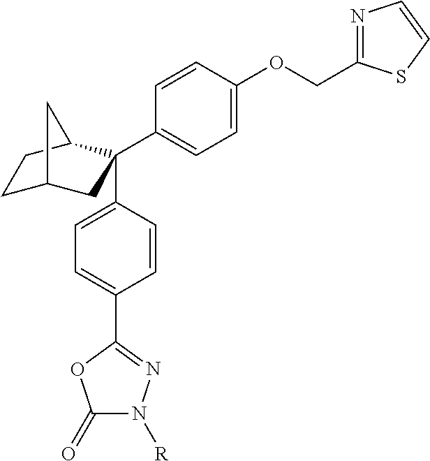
C1C2CC(C3=CC=C(OCC4=NC=CS4)C=C3)(C3=CC=C(C4=NN([R])C(=O)O4)C=C3)C(C1)C2
